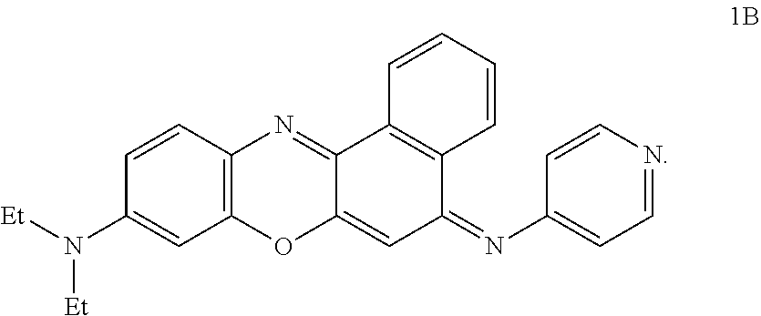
C1=CC2=C(C=C1N([Et])[Et])OC1=CC(=NC3=CC=NC=C3)C3=C(C1=N2)C=CC=C3
